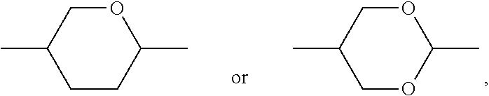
C1(C)CCC(C)OC1.C1(C)COC(C)OC1
